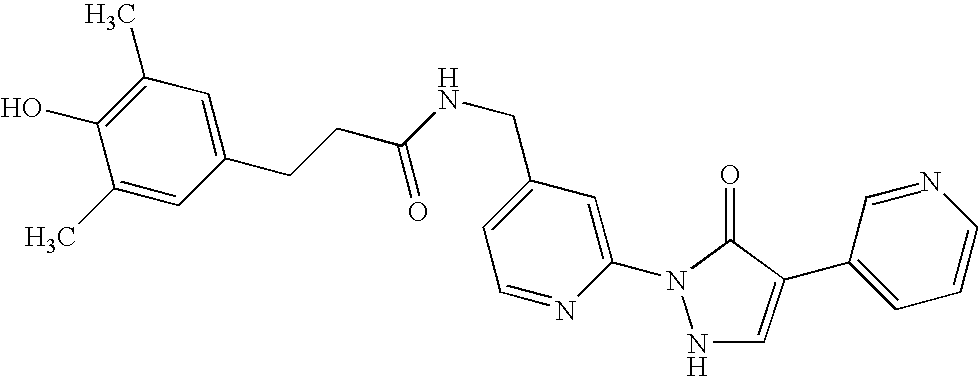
N1C=C(C2=CC=CN=C2)C(=O)N1C1=CC(CNC(CCC2=CC(C)=C(O)C(C)=C2)=O)=CC=N1
